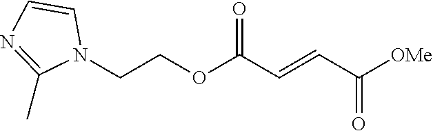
C(COC(C=CC([OMe])=O)=O)N1C=CN=C1C
